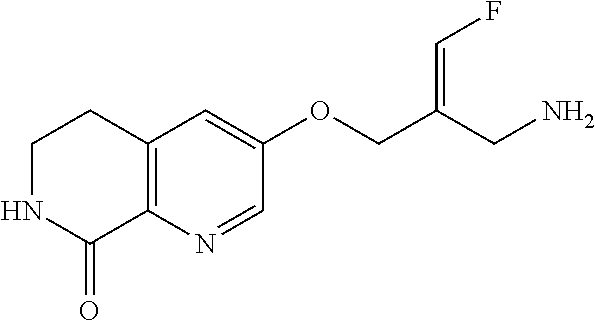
C1NC(=O)C2=C(C1)C=C(OCC(CN)=CF)C=N2
